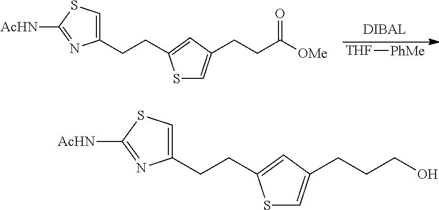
[THF][PhMe].C1(CCC2=CC(CCC([OMe])=O)=CS2)=CSC([AcHN])=N1.C1(CCC2=CC(CCCO)=CS2)=CSC([AcHN])=N1
